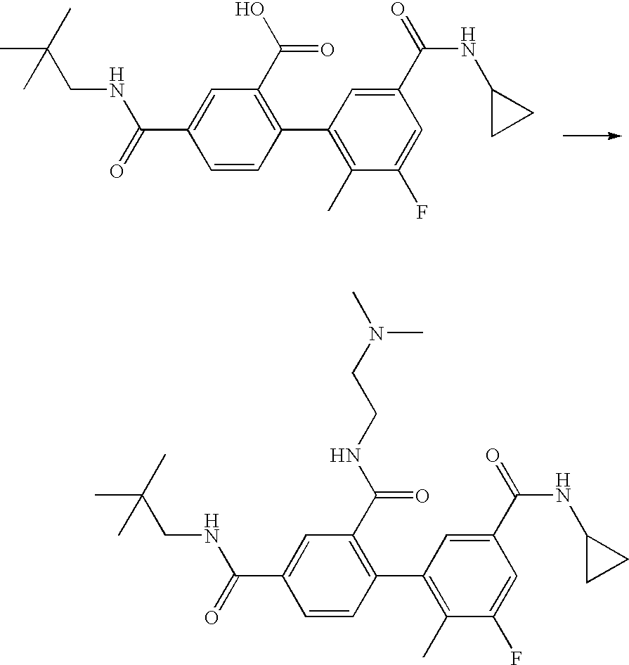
CC(CNC(=O)C1=CC(C(O)=O)=C(C2=C(C)C(F)=CC(C(NC3CC3)=O)=C2)C=C1)(C)C.CC(C)(CNC(=O)C1=CC(C(NCCN(C)C)=O)=C(C2=C(C)C(F)=CC(C(NC3CC3)=O)=C2)C=C1)C
